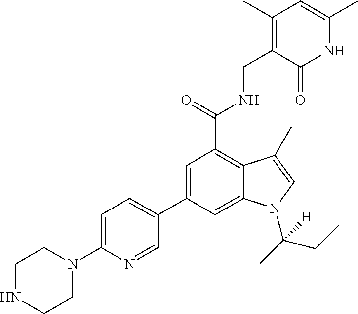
C1=C(C2=CC=C(N3CCNCC3)N=C2)C=C2C(=C1C(=O)NCC1=C(C)C=C(C)NC1=O)C(C)=CN2C(C)(CC)[H]
